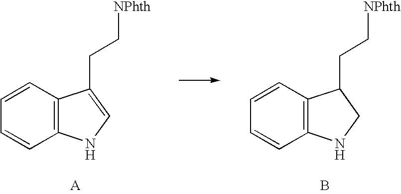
C12=C(C=CC=C1)C(CC[NPhth])=CN2.C12=C(C=CC=C1)C(CC[NPhth])CN2.B
